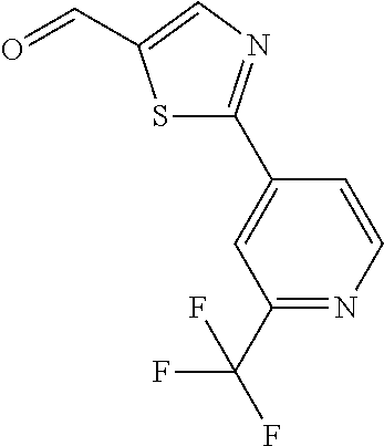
S1C(C2=CC(C(F)(F)F)=NC=C2)=NC=C1C=O
